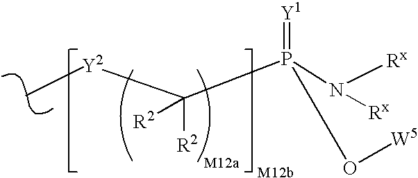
C[Y2]C(P(N([Rx])[Rx])(=[Y1])O[W5])([R2])[R2]
